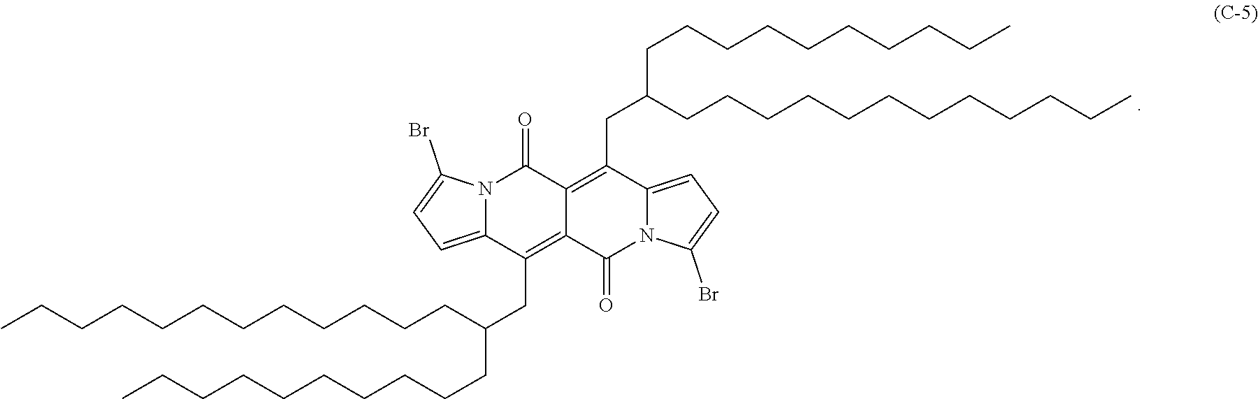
N12C(=CC=C1Br)C(CC(CCCCCCCCCCCC)CCCCCCCCCC)=C1C(=C(CC(CCCCCCCCCCCC)CCCCCCCCCC)C3=CC=C(Br)N3C1=O)C2=O
